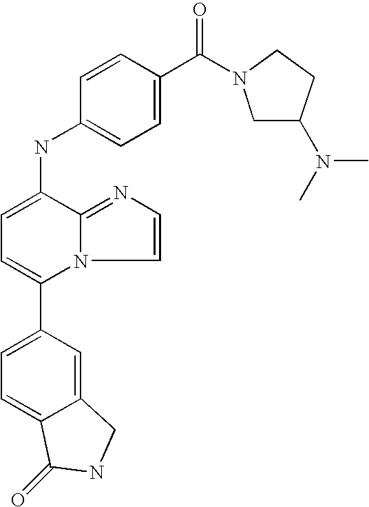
C1(C2=CC=C3C(=C2)CNC3=O)=CC=C(NC2=CC=C(C(=O)N3CC(N(C)C)CC3)C=C2)C2=NC=CN12
